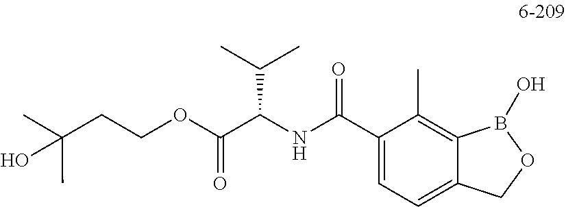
C(C(C)(C)O)COC(=O)C(NC(C1=CC=C2C(=C1C)B(O)OC2)=O)C(C)C
